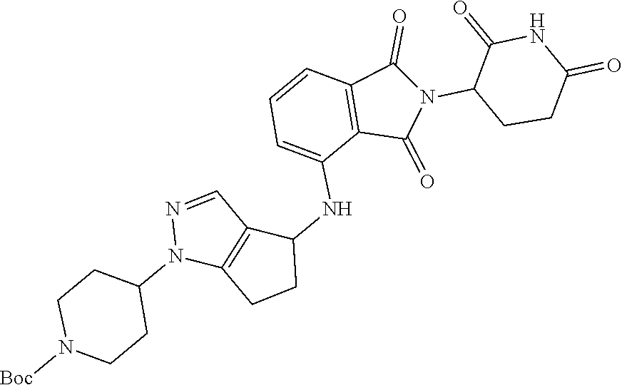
C1CC(=O)NC(=O)C1N1C(=O)C2=C(C1=O)C(NC1C3=C(CC1)N(C1CCN([Boc])CC1)N=C3)=CC=C2
